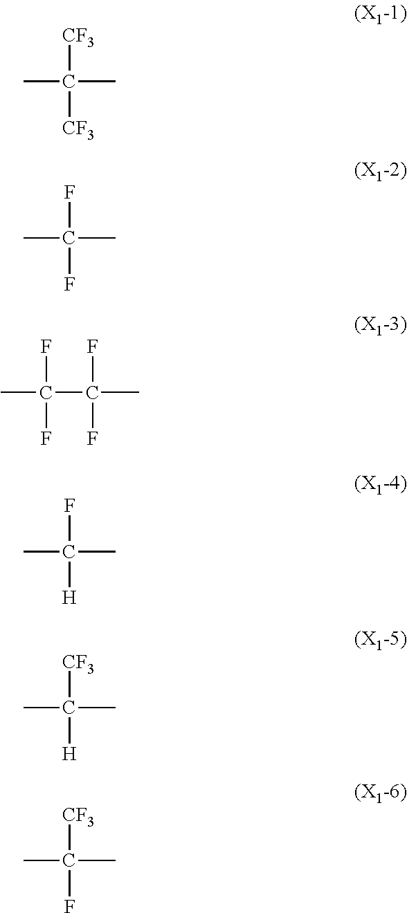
CC(C)([CF3])[CF3].CC(C)(F)F.CC(C(C)(F)F)(F)F.CC(C)(F)[H].CC(C)([CF3])[H].CC(C)([CF3])F
